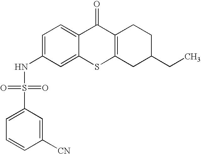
C1=C(NS(C2=CC=CC([CN])=C2)(=O)=O)C=C2C(=C1)C(=O)C1=C(S2)CC(CC)CC1
